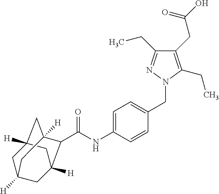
C12([H])CC3([H])CC([H])(C1)C(C(NC1=CC=C(CN4N=C(CC)C(CC(O)=O)=C4CC)C=C1)=O)C([H])(C2)C3
